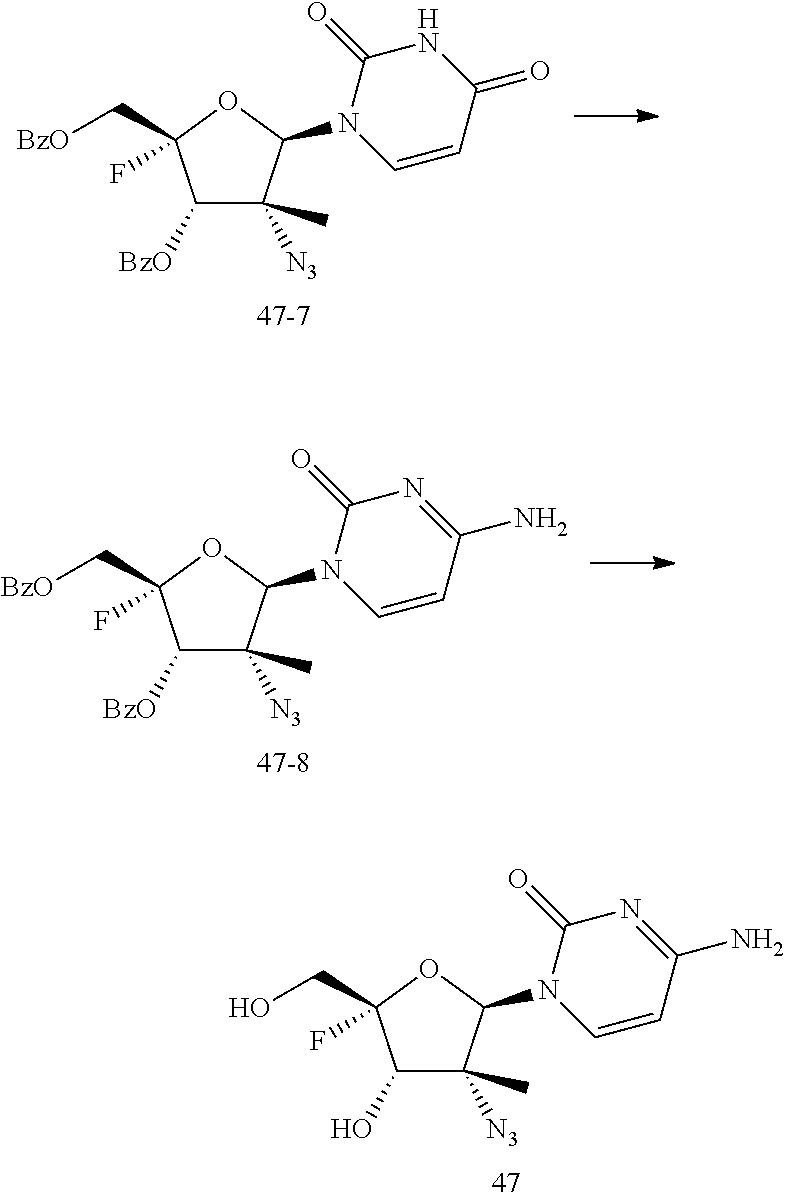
C1([BzO])C([N3])(C)C(N2C=CC(N)=NC2=O)OC1(C[BzO])F.C1(O)C([N3])(C)C(N2C=CC(N)=NC2=O)OC1(CO)F.C1([BzO])C([N3])(C)C(N2C=CC(=O)NC2=O)OC1(C[BzO])F
